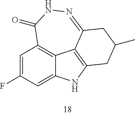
C1=C(F)C=C2C3=C1C(=O)NN=C1C3=C(N2)CC(C)C1
